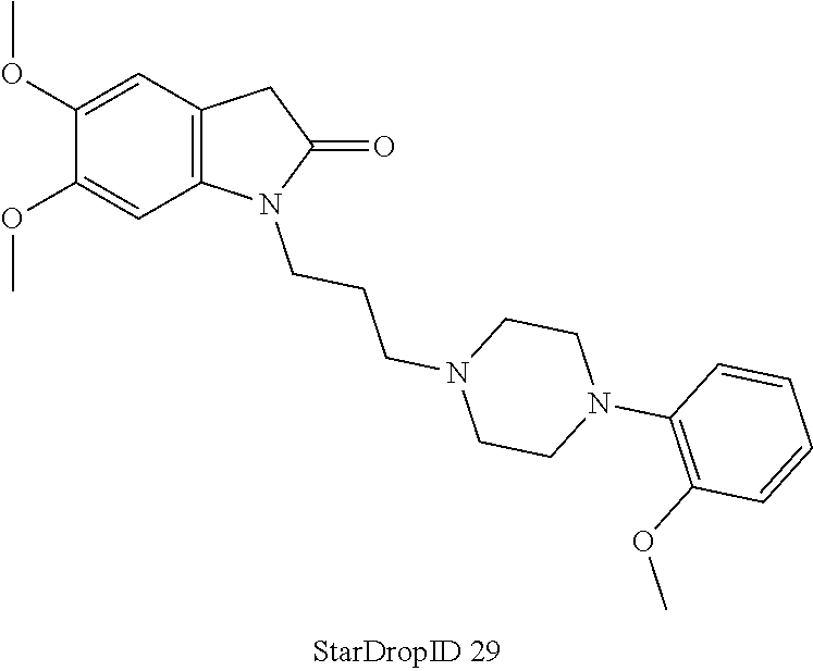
C1(OC)=CC2=C(C=C1OC)N(CCCN1CCN(C3=C(OC)C=CC=C3)CC1)C(=O)C2
